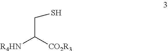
SCC([R4HN])[CO2R3]
